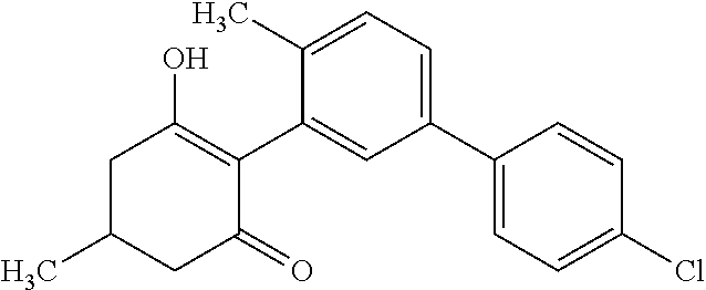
C1(C2=CC(C3=CC=C(Cl)C=C3)=CC=C2C)=C(O)CC(C)CC1=O
